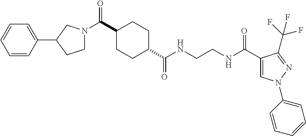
C1(C(=O)N2CCC(C3=CC=CC=C3)C2)CCC(C(NCCNC(C2=CN(C3=CC=CC=C3)N=C2C(F)(F)F)=O)=O)CC1
